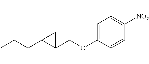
C1=C(OCC2CC2CCC)C(C)=CC([NO2])=C1C
